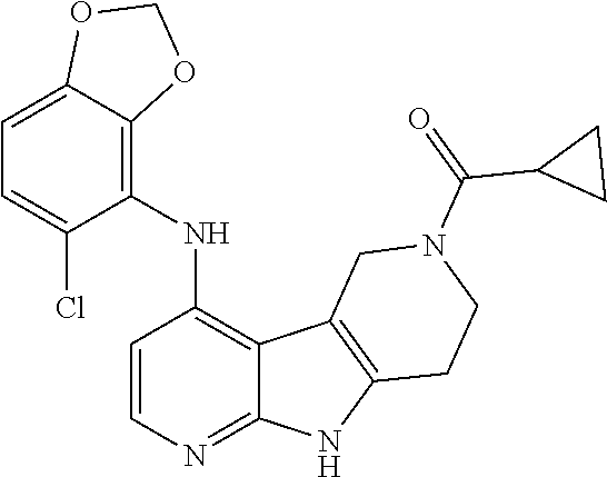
C1(NC2=C3C(=NC=C2)NC2=C3CN(C(=O)C3CC3)CC2)=C2C(=CC=C1Cl)OCO2
